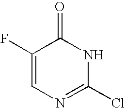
N1C(=O)C(F)=CN=C1Cl
